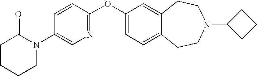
C1CCCN(C2=CN=C(OC3=CC=C4C(=C3)CCN(C3CCC3)CC4)C=C2)C1=O
